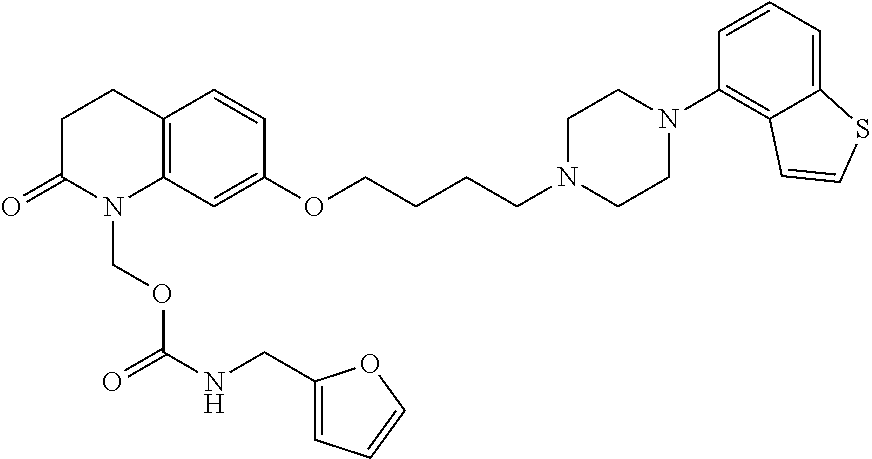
C1C(=O)N(COC(NCC2=CC=CO2)=O)C2=C(C1)C=CC(OCCCCN1CCN(C3=C4C(=CC=C3)SC=C4)CC1)=C2
